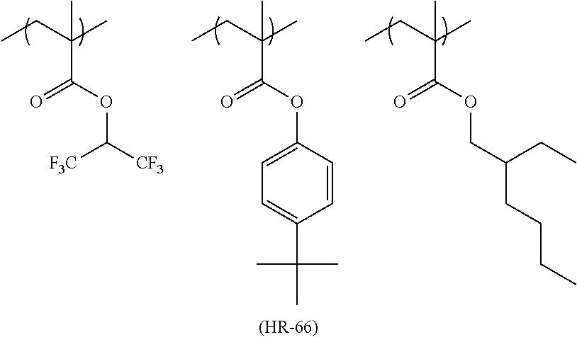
CCC(C)(C)C(OCC(CCCC)CC)=O.CCC(C)(C)C(OC1=CC=C(C(C)(C)C)C=C1)=O.CCC(C)(C)C(OC([CF3])[F3C])=O.[(HR-66)]
